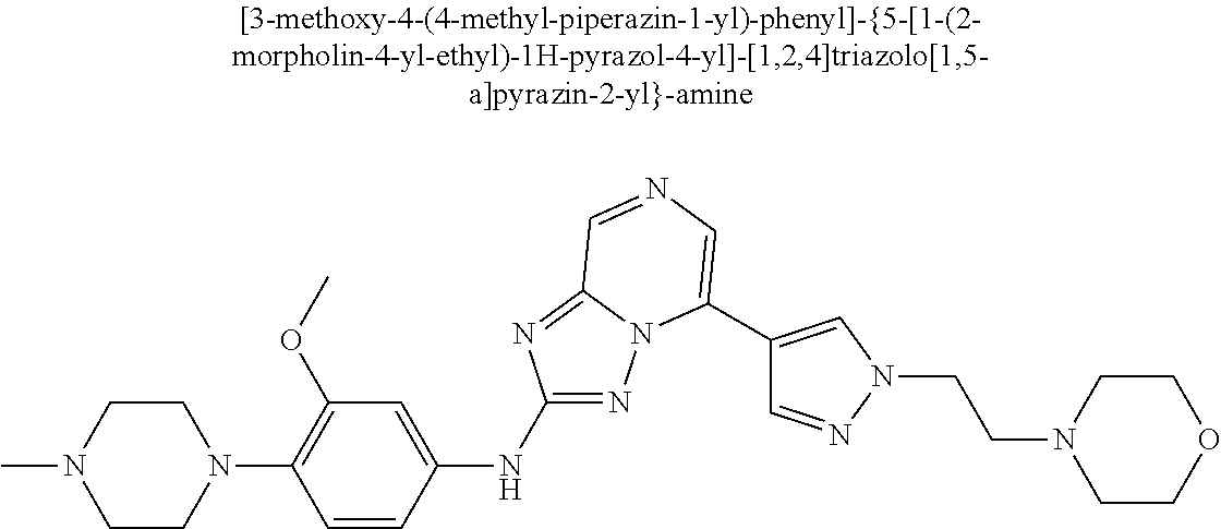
C1CN(C2=C(OC)C=C(NC3=NN4C(=N3)C=NC=C4C3=CN(CCN4CCOCC4)N=C3)C=C2)CCN1C
